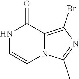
N1C=CN2C(=C(Br)N=C2C)C1=O
